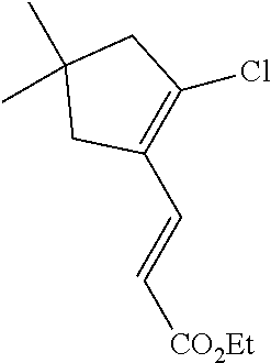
C1(Cl)=C(C=C[CO2Et])CC(C)(C)C1
